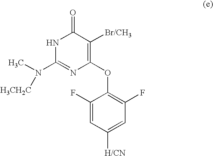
[H3CH2C]N(C)C1=NC(OC2=C(F)C=C([H/CN])C=C2F)=C([Br/CH3])C(=O)N1
